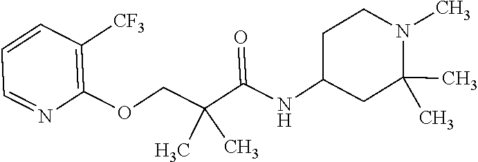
C1=CC([CF3])=C(OCC(C(NC2CC(C)(C)N(C)CC2)=O)(C)C)N=C1
